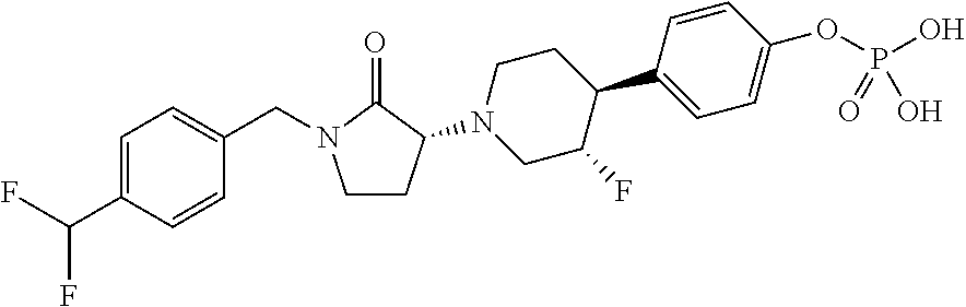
C1=C(C(F)F)C=CC(CN2CCC(N3CC(F)C(C4=CC=C(OP(O)(=O)O)C=C4)CC3)C2=O)=C1
